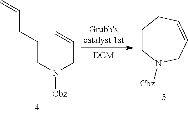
C(CN(CC=C)[Cbz])CC=C.C1CN([Cbz])CC=CC1
